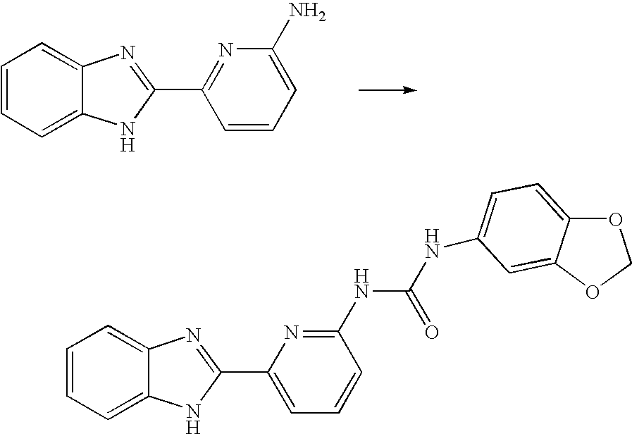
C1=CC=C2C(=C1)N=C(C1=NC(N)=CC=C1)N2.C1=CC=C2C(=C1)N=C(C1=CC=CC(NC(NC3=CC=C4OCOC4=C3)=O)=N1)N2
